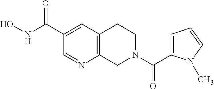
C12=C(C=C(C(NO)=O)C=N1)CCN(C(=O)C1=CC=CN1C)C2
